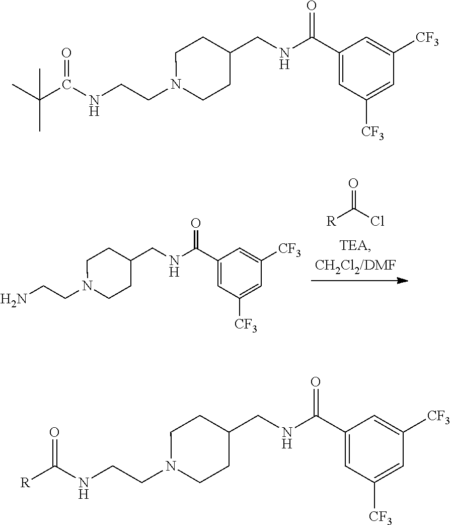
[R]C(Cl)=O.NCCN1CCC(CNC(C2=CC([CF3])=CC([CF3])=C2)=O)CC1.CC(C(NCCN1CCC(CNC(C2=CC([CF3])=CC([CF3])=C2)=O)CC1)=O)(C)C.N(CCN1CCC(CNC(C2=CC([CF3])=CC([CF3])=C2)=O)CC1)C([R])=O
